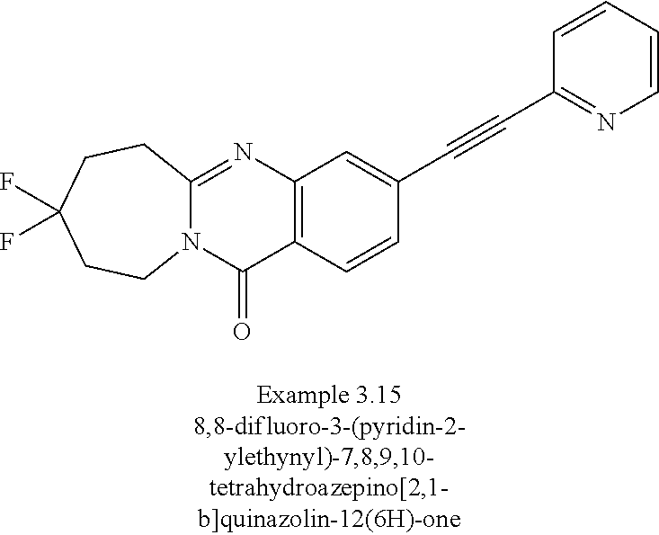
N12C(=NC3=C(C1=O)C=CC(C#CC1=NC=CC=C1)=C3)CCC(F)(F)CC2
